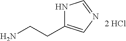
N1C(CCN)=CN=C1
